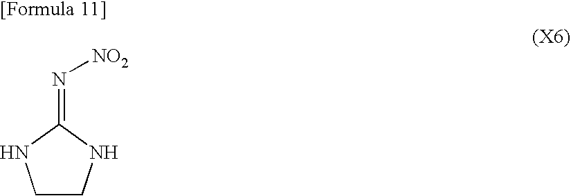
C1CNC(=N[NO2])N1
